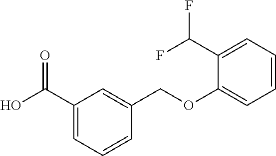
C1(C(O)=O)=CC=CC(COC2=CC=CC=C2C(F)F)=C1
